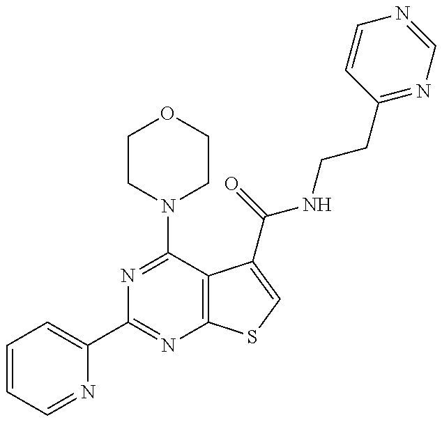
C1=CC=NC(C2=NC3=C(C(N4CCOCC4)=N2)C(C(NCCC2=NC=NC=C2)=O)=CS3)=C1
